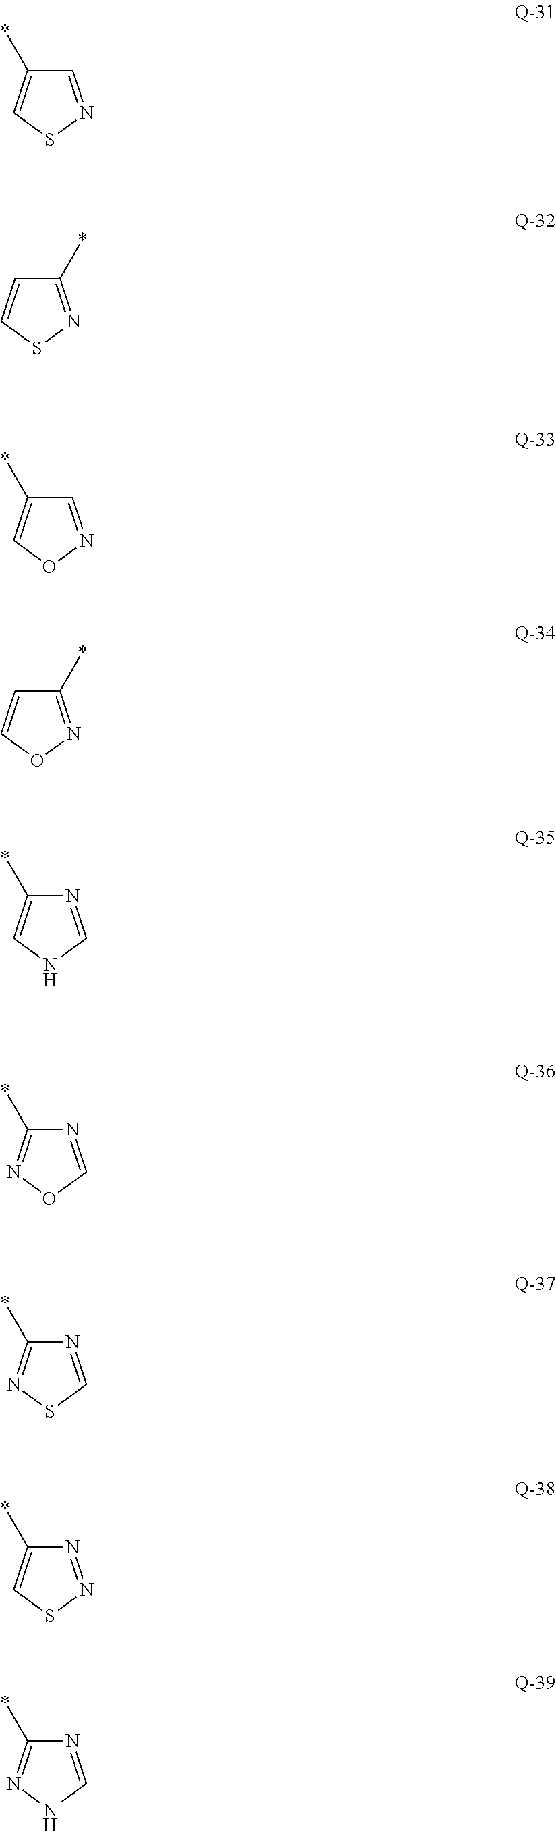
C1=NSC=C1*.C1(*)=NSC=C1.C1=NOC=C1*.C1(*)=NOC=C1.C1(*)=CNC=N1.C1(*)=NOC=N1.C1(*)=NSC=N1.C1(*)=CSN=N1.C1(*)=NNC=N1
